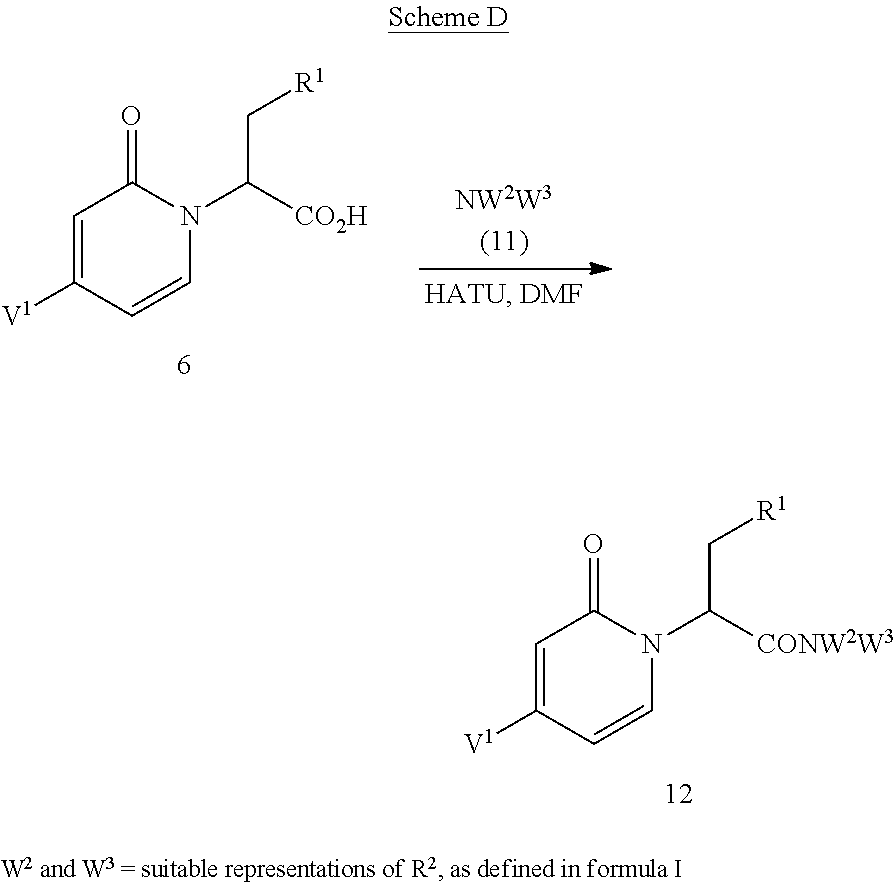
C1=C([V1])C=CN(C([CO2H])C[R1])C1=O.C1=C([V1])C=CN(C([CONW2W3])C[R1])C1=O
